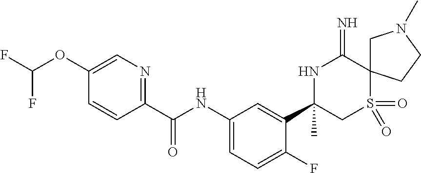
C1(C(NC2=CC=C(F)C(C3(C)CS(=O)(=O)C4(C(=N)N3)CN(C)CC4)=C2)=O)=NC=C(OC(F)F)C=C1
